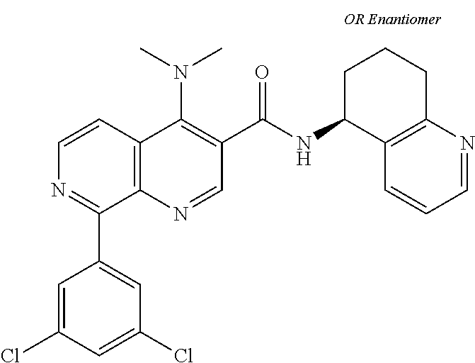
C12=C(N=CC(C(=O)NC3C4=C(CCC3)N=CC=C4)=C1N(C)C)C(C1=CC(Cl)=CC(Cl)=C1)=NC=C2
